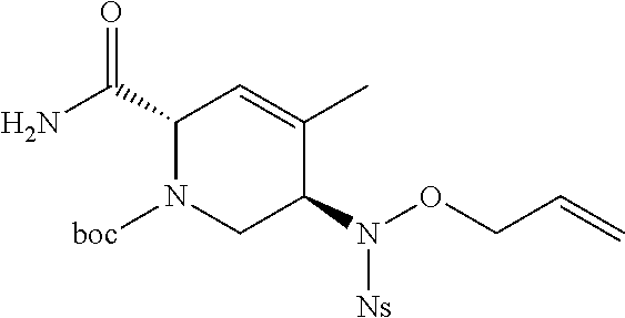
C1(C(N)=O)N([boc])CC(N([Ns])OCC=C)C(C)=C1
